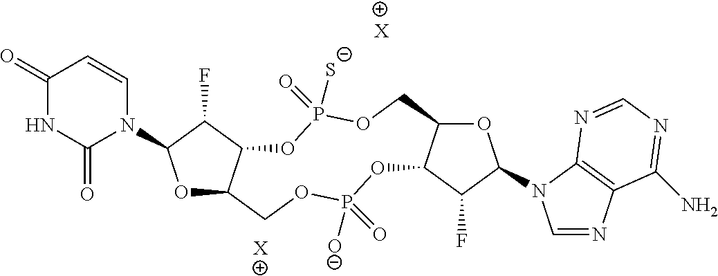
O1C2C(C(F)C1N1C=CC(=O)NC1=O)OP(=O)([S-])OCC1C(OP([O-])(=O)OC2)C(F)C(N2C=NC3=C2N=CN=C3N)O1.[X].[X]
